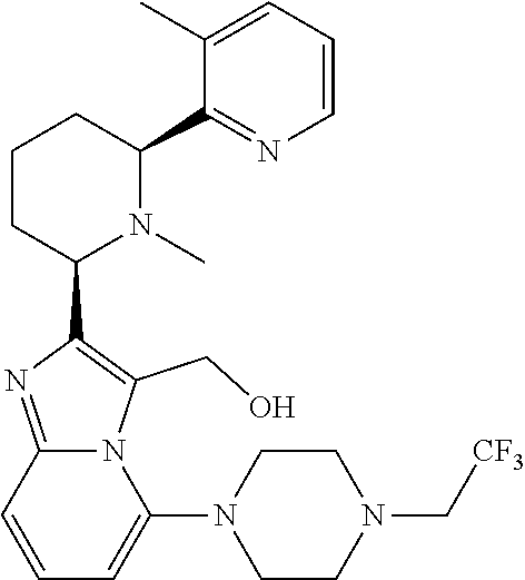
C1CC(C2=C(CO)N3C(=N2)C=CC=C3N2CCN(C[CF3])CC2)N(C)C(C2=NC=CC=C2C)C1
